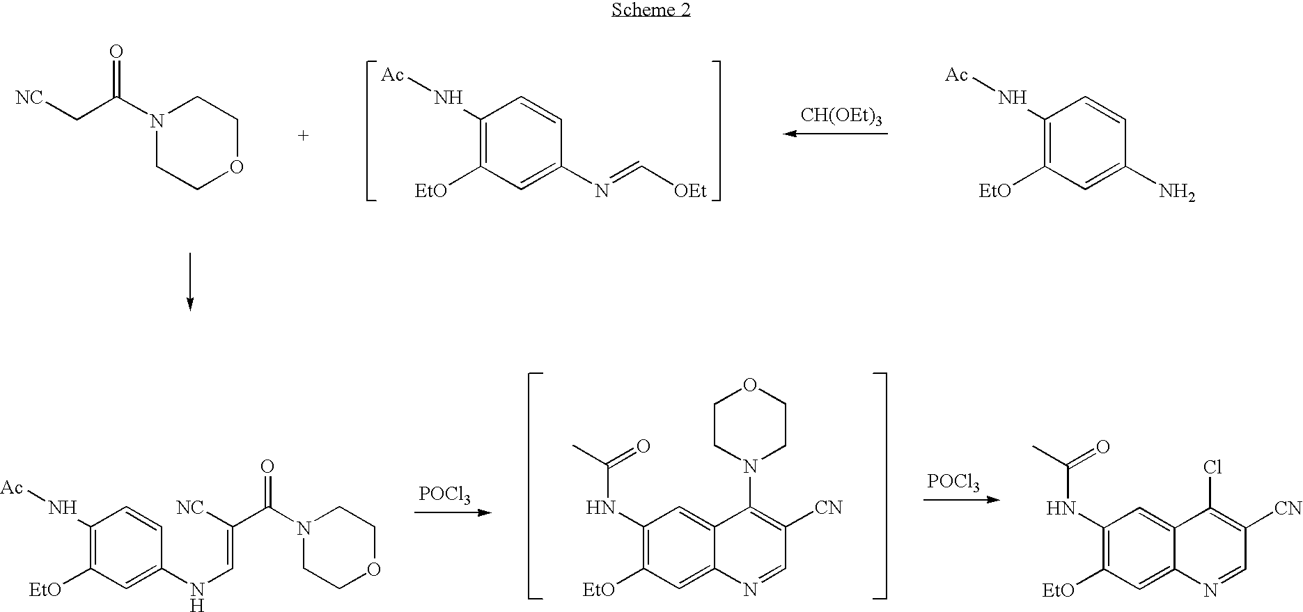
C1(N[Ac])=C([EtO])C=C(N=C[OEt])C=C1.[CH(OEt)3].[NC]CC(N1CCOCC1)=O.C1(N[Ac])=C([EtO])C=C(N)C=C1.[POCl3].[POCl3].C1(N[Ac])=C([EtO])C=C(NC=C([NC])C(N2CCOCC2)=O)C=C1.C1(NC(=O)C)=C([EtO])C=C2C(=C1)C(N1CCOCC1)=C([CN])C=N2.C1(NC(=O)C)=C([EtO])C=C2C(=C1)C(Cl)=C([CN])C=N2
